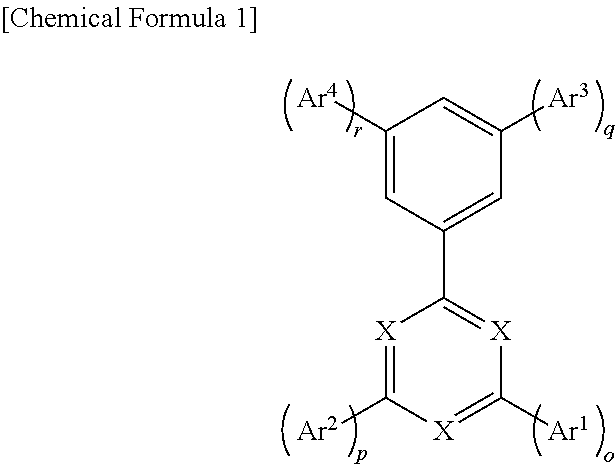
C1([Ar4])=CC(C2=[X]C([Ar1])=[X]C([Ar2])=[X]2)=CC([Ar3])=C1
